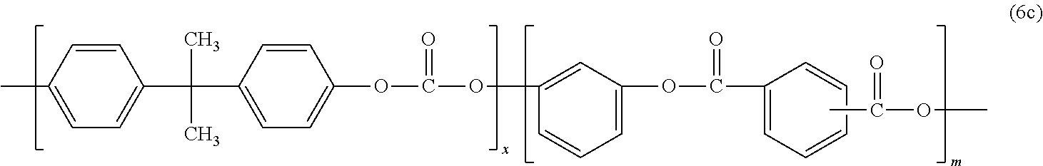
CC(=O)OC.C1(C(OC2=CC=CC(OC(OC3=CC=C(C(C)(C)C4=CC=C(C)C=C4)C=C3)=O)=C2)=O)=CC=CC=C1
